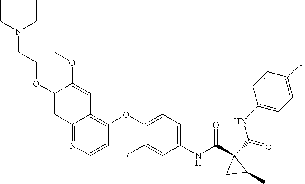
C(N(CCOC1=CC2=NC=CC(OC3=CC=C(NC(C4(C(=O)NC5=CC=C(F)C=C5)CC4C)=O)C=C3F)=C2C=C1OC)CC)C
